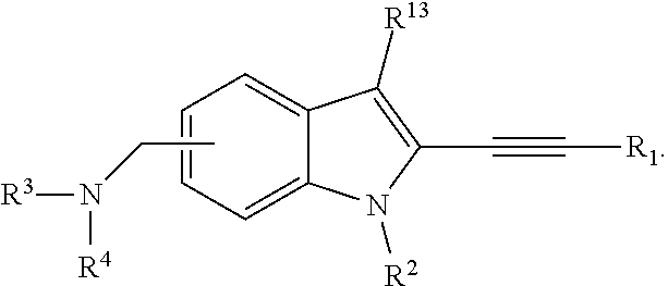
C1=CC=C2C(=C1)C([R13])=C(C#C[R1])N2[R2].CCN([R4])[R3]
